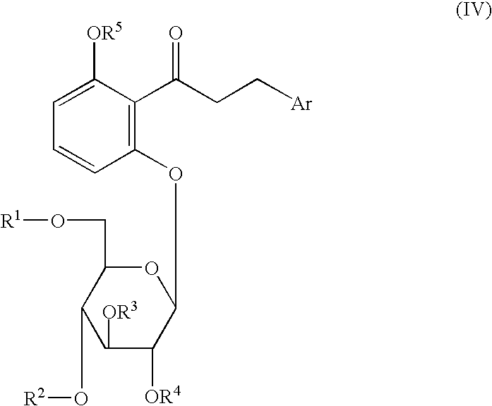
C1(CO[R1])C(O[R2])CC([OR4])C(OC2=C(C(CC[Ar])=O)C([OR5])=CC=C2)O1
